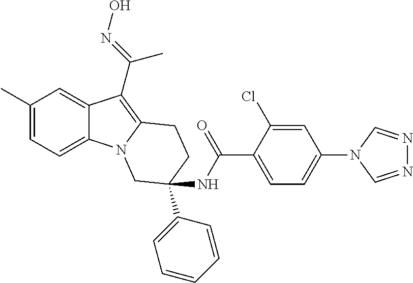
C1(C)=CC=C2C(=C1)C(C(=NO)C)=C1N2CC(NC(C2=CC=C(N3C=NN=C3)C=C2Cl)=O)(C2=CC=CC=C2)CC1
